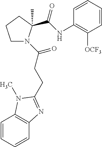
C1CCC(C)(C(=O)NC2=C([OCF3])C=CC=C2)N1C(=O)CCC1=NC2=C(C=CC=C2)N1C
